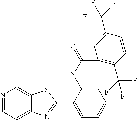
N1=CC=C2C(=C1)SC(C1=CC=CC=C1NC(=O)C1=C(C(F)(F)F)C=CC(C(F)(F)F)=C1)=N2
